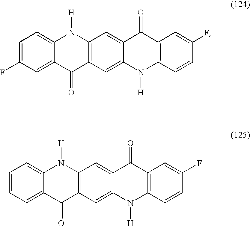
C1=C(F)C=C2C(=C1)N([H])C1=C(C2=O)C=C2C(=C1)C(=O)C1=C(N2[H])C=CC(F)=C1.C1=CC=C2C(=C1)N([H])C1=C(C2=O)C=C2C(=C1)C(=O)C1=C(N2[H])C=CC(F)=C1
